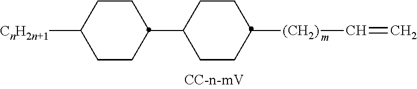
C1CC(C2CCC([(CH2)]C=C)CC2)CCC1[CnH2n+1]
